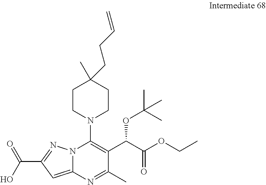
C1(C(O)=O)=NN2C(=C1)N=C(C)C(C(C(OCC)=O)OC(C)(C)C)=C2N1CCC(CCC=C)(C)CC1
